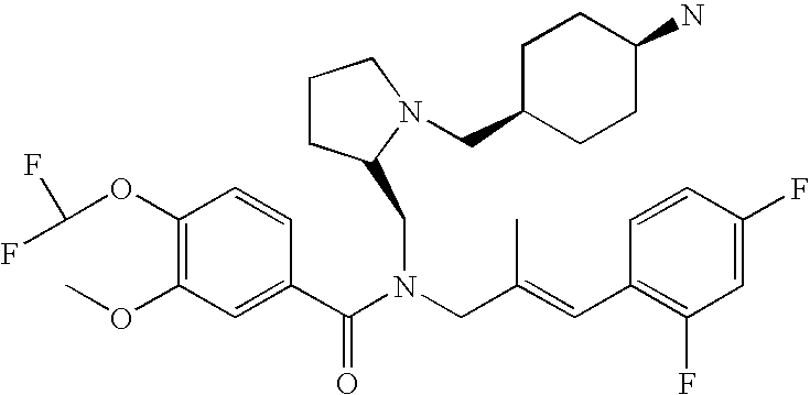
C1(OC(F)F)=C(OC)C=C(C(N(CC(=CC2=C(F)C=C(F)C=C2)C)CC2CCCN2CC2CCC(N)CC2)=O)C=C1
